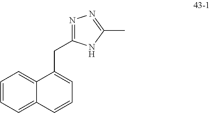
C1=CC=C2C(=C1)C(CC1=NN=C(C)N1)=CC=C2
